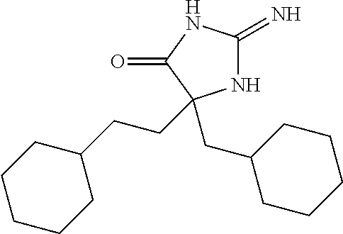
N1C(=N)NC(=O)C1(CCC1CCCCC1)CC1CCCCC1
